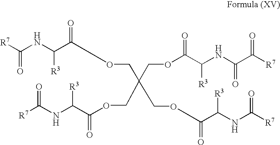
[R7]C(NC(C(=O)OCC(COC(C(NC(C([R7])=O)=O)[R3])=O)(COC(C(NC([R7])=O)[R3])=O)COC(=O)C([R3])NC([R7])=O)[R3])=O
